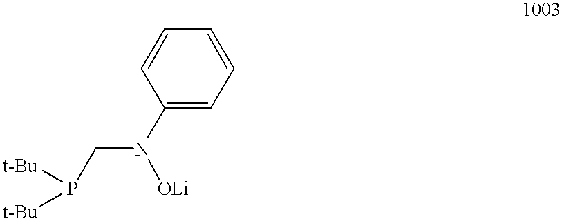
C1(N([OLi])CP([t-Bu])[t-Bu])=CC=CC=C1
